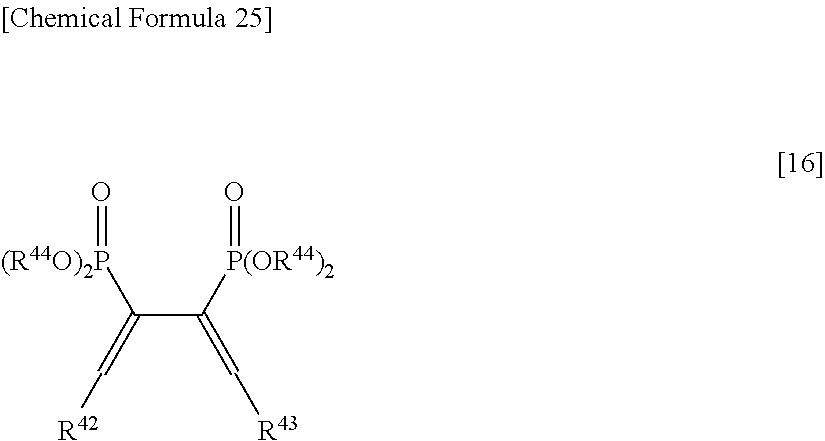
C(C(=C[R43])[P(OR44)2]=O)(=C[R42])[(R44O)2P]=O
